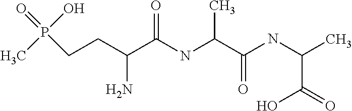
P(CCC(C(NC(C(NC(C)C(=O)O)=O)C)=O)N)(C)(O)=O
